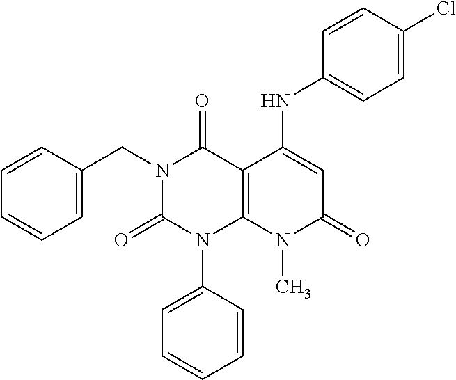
C1=C(CN2C(=O)N(C3=CC=CC=C3)C3=C(C2=O)C(NC2=CC=C(Cl)C=C2)=CC(=O)N3C)C=CC=C1
